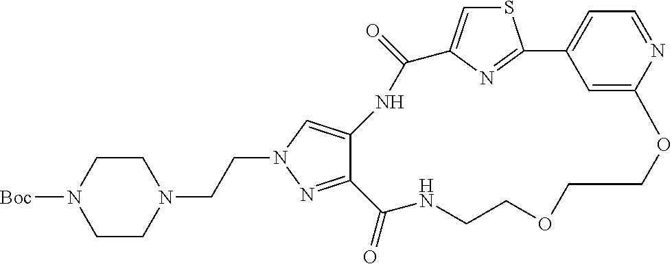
C(CN1CCN([Boc])CC1)N1C=C2C(=N1)C(=O)NCCOCCOC1=CC(=CC=N1)C1=NC(=CS1)C(=O)N2
